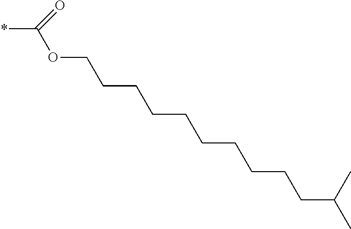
*C(OCCCCCCCCCCC(C)C)=O
